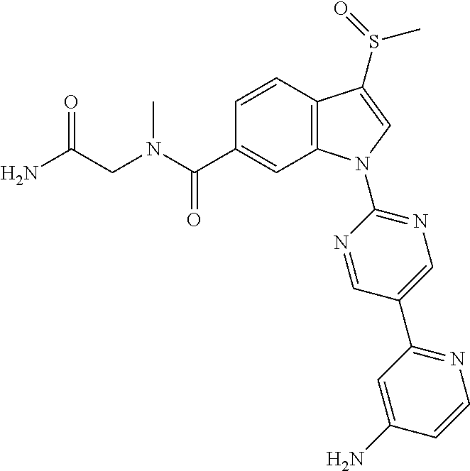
C(C1=CC2=C(C=C1)C(S(C)=O)=CN2C1=NC=C(C2=NC=CC(N)=C2)C=N1)(=O)N(C)CC(N)=O
